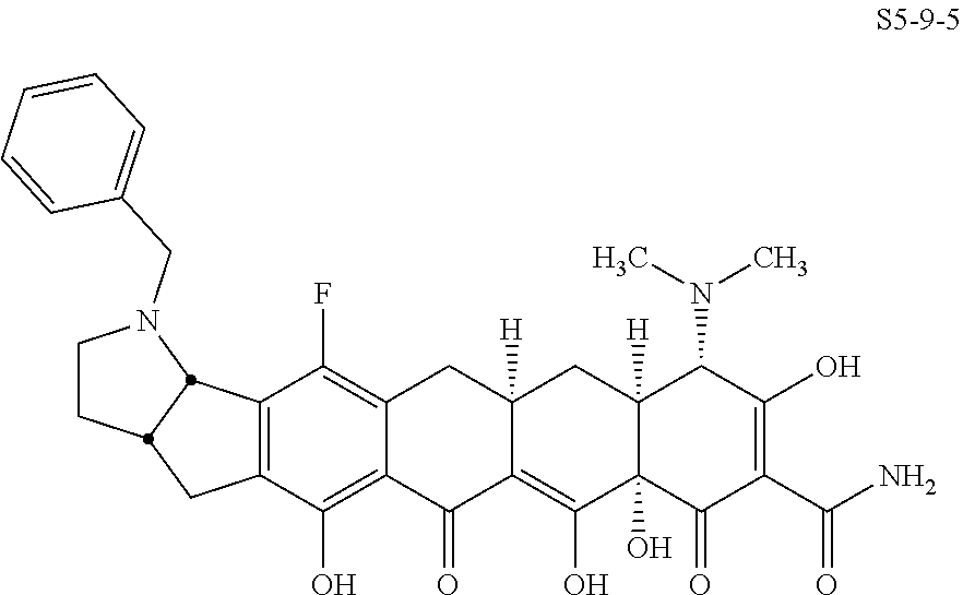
C12=C(C(F)=C3C(=C1O)C(=O)C1=C(O)C4(O)C([H])(CC1([H])C3)C(N(C)C)C(O)=C(C(N)=O)C4=O)C1N(CC3=CC=CC=C3)CCC1C2
